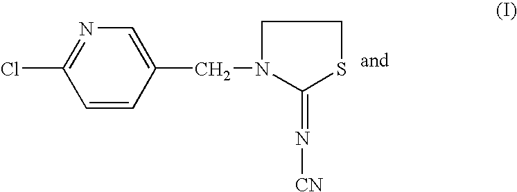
N1=C(Cl)C=CC(CN2CCSC2=N[CN])=C1
